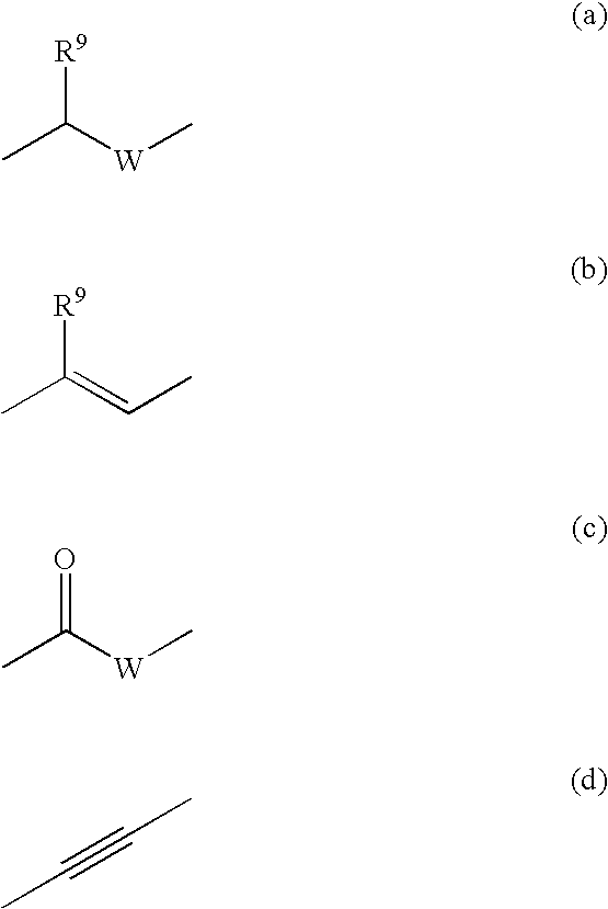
CC([W]C)[R9].CC(=CC)[R9].CC([W]C)=O.CC#CC
